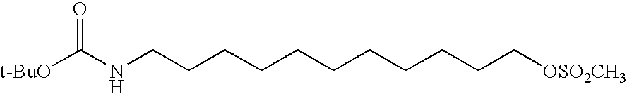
[t-BuO]C(NCCCCCCCCCCC[OSO2CH3])=O
